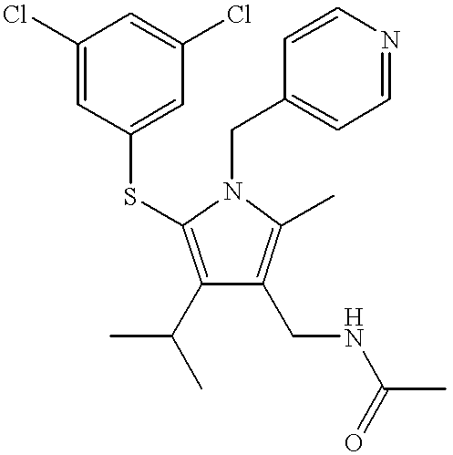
C1(C(C)C)=C(SC2=CC(Cl)=CC(Cl)=C2)N(CC2=CC=NC=C2)C(C)=C1CNC(C)=O
